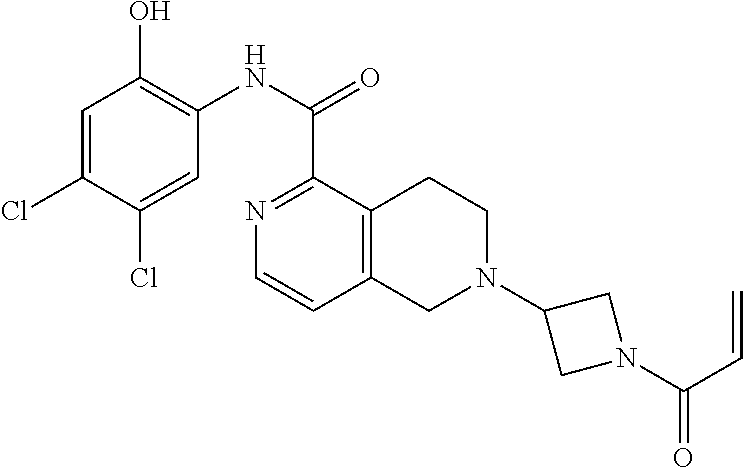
C1=C(Cl)C(Cl)=CC(NC(C2=NC=CC3=C2CCN(C2CN(C(C=C)=O)C2)C3)=O)=C1O
